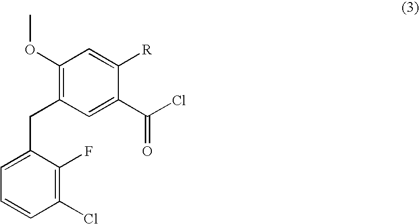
C1=C(CC2=C(OC)C=C([R])C(C(=O)Cl)=C2)C(F)=C(Cl)C=C1
